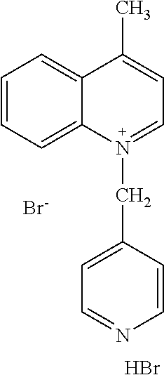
C1=CC=C2C(=C1)C(C)=CC=N2CC1=CC=NC=C1.Br.[Br-]
